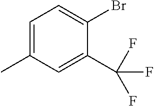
C1=C(C)C=C(C(F)(F)F)C(Br)=C1
